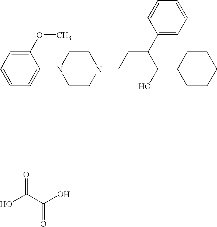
C1=CC=C(N2CCN(CCC(C3=CC=CC=C3)C(O)C3CCCCC3)CC2)C(OC)=C1.O=C(C(O)=O)O
